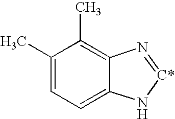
C1(C)=CC=C2C(=C1C)N=[C*]N2
